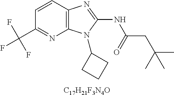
C1=CC2=C(N=C1C(F)(F)F)N(C1CCC1)C(NC(CC(C)(C)C)=O)=N2.[C17H21F3N4O]
